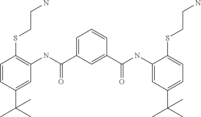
C1=CC(C(C)(C)C)=CC(NC(=O)C2=CC=CC(C(NC3=CC(C(C)(C)C)=CC=C3SCCN)=O)=C2)=C1SCCN
